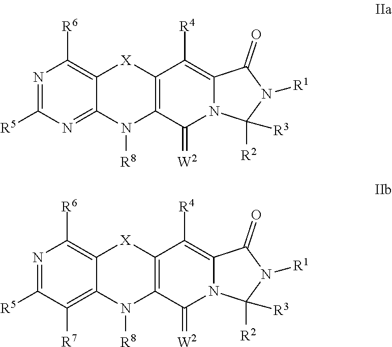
N1=C([R5])N=C2C(=C1[R6])[X]C1=C(N2[R8])C(=[W2])N2C(=C1[R4])C(=O)N([R1])C2([R3])[R2].N1=C([R5])C([R7])=C2C(=C1[R6])[X]C1=C(N2[R8])C(=[W2])N2C(=C1[R4])C(=O)N([R1])C2([R3])[R2]
